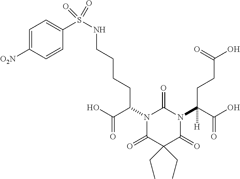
C1=C([O2N])C=CC(S(NCCCCC(N2C(=O)N(C(C(=O)O)(CCC(O)=O)[H])C(=O)C(CC)(CC)C2=O)C(O)=O)(=O)=O)=C1
